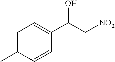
C1=C(C)C=CC(C(C[NO2])O)=C1
